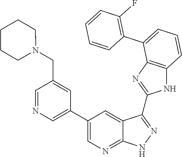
C1(F)=C(C2=CC=CC3=C2N=C(C2=NNC4=NC=C(C5=CN=CC(CN6CCCCC6)=C5)C=C42)N3)C=CC=C1
